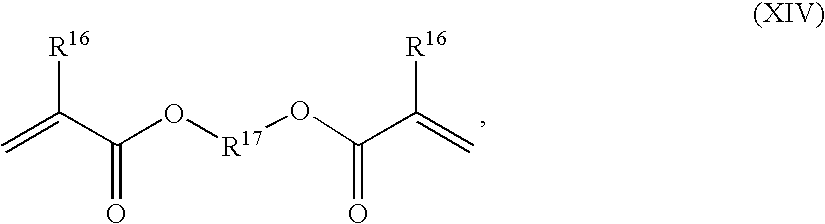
C=C(C(O[R17]OC(C(=C)[R16])=O)=O)[R16]
